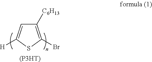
C1([C6H13])=C(Br)SC([H])=C1.[(P3HT)]
